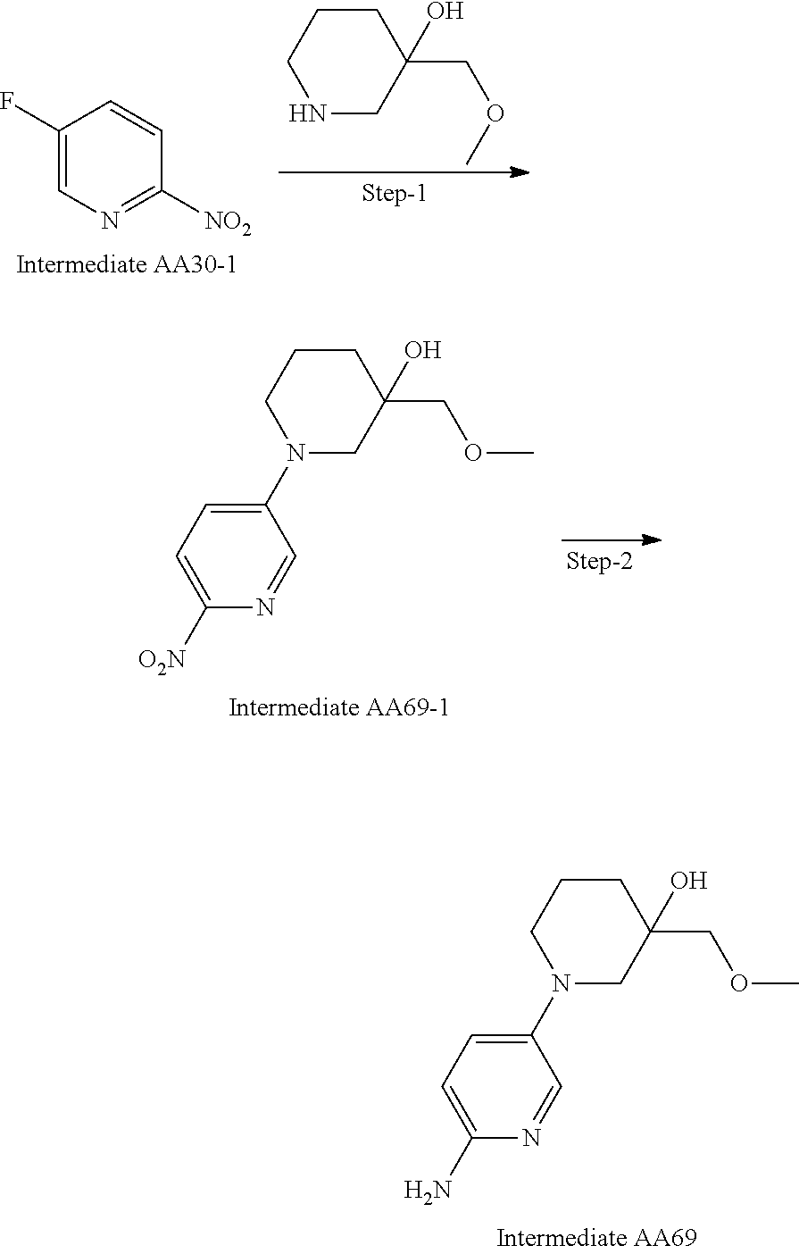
C1CCN(C2=CC=C(N)N=C2)CC1(COC)O.C1(F)=CN=C([NO2])C=C1.C1CCNCC1(COC)O.C1CCN(C2=CC=C([O2N])N=C2)CC1(COC)O
